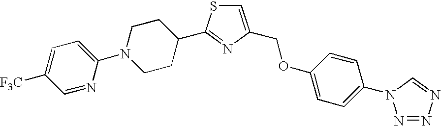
C1=C(COC2=CC=C(N3N=NN=C3)C=C2)N=C(C2CCN(C3=CC=C([F3C])C=N3)CC2)S1
